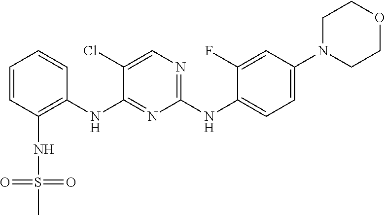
C1=CC(NS(C)(=O)=O)=C(NC2=NC(NC3=CC=C(N4CCOCC4)C=C3F)=NC=C2Cl)C=C1
